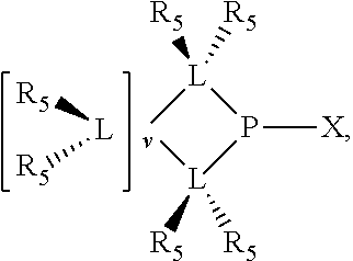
[L]([R5])[R5].[L]1([R5])([R5])[v][L]([R5])([R5])P1[X]
